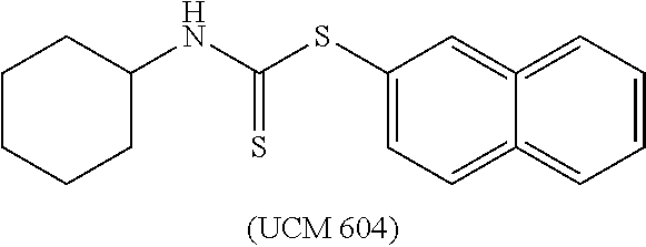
C1(SC(NC2CCCCC2)=S)=CC=C2=CC=CC=C2=C1
